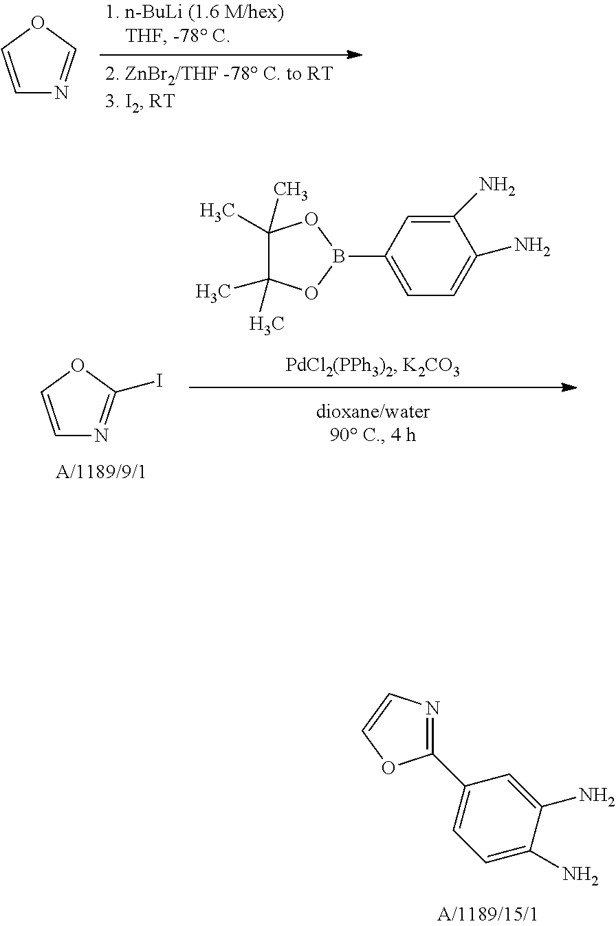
C1=COC=N1.C1(C)(C)C(C)(C)OB(C2=CC=C(N)C(N)=C2)O1.C1=COC(I)=N1.C1(C2=CC=C(N)C(N)=C2)=NC=CO1
